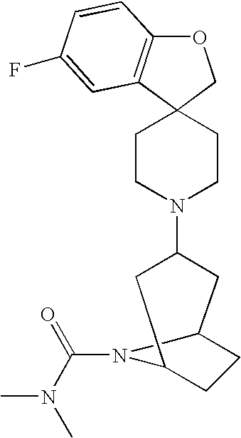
O1C2=C(C3(C1)CCN(C1CC4CCC(C1)N4C(=O)N(C)C)CC3)C=C(F)C=C2
